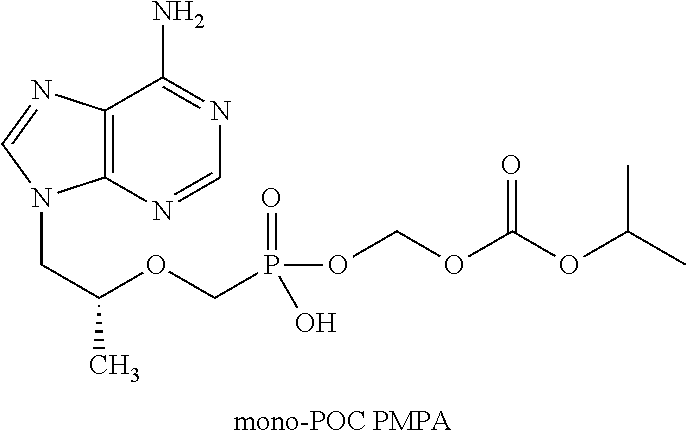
C12=C(N=CN=C1N)N(CC(C)OCP(OCOC(OC(C)C)=O)(=O)O)C=N2
